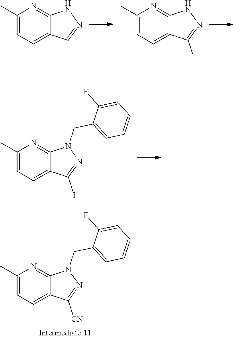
C1(C)=CC=C2C(=N1)N(CC1=CC=CC=C1F)N=C2[CN].C1(C)=CC=C2C(=N1)NN=C2.C1(C)=CC=C2C(=N1)NN=C2I.C1(C)=CC=C2C(=N1)N(CC1=CC=CC=C1F)N=C2I
